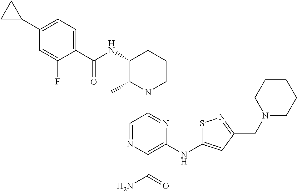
N1(C2=NC(NC3=CC(CN4CCCCC4)=NS3)=C(C(=O)N)N=C2)CCCC(NC(=O)C2=CC=C(C3CC3)C=C2F)C1C
